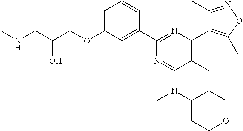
C1=C(OCC(CNC)O)C=C(C2=NC(C3=C(C)ON=C3C)=C(C)C(N(C3CCOCC3)C)=N2)C=C1
